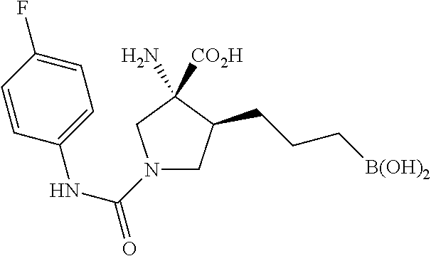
N1(C(NC2=CC=C(F)C=C2)=O)CC(CCC[B(OH)2])C([CO2H])(N)C1
